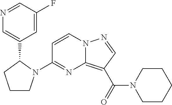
C1(N2CCCC2C2=CN=CC(F)=C2)=NC2=C(C(=O)N3CCCCC3)C=NN2C=C1
